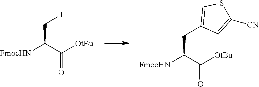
[FmocHN]C(C([OtBu])=O)CI.[FmocHN]C(C([OtBu])=O)CC1=CSC([CN])=C1
